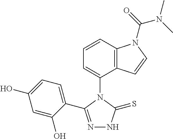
C1=CC2=C(C(N3C(C4=CC=C(O)C=C4O)=NNC3=S)=C1)C=CN2C(=O)N(C)C
